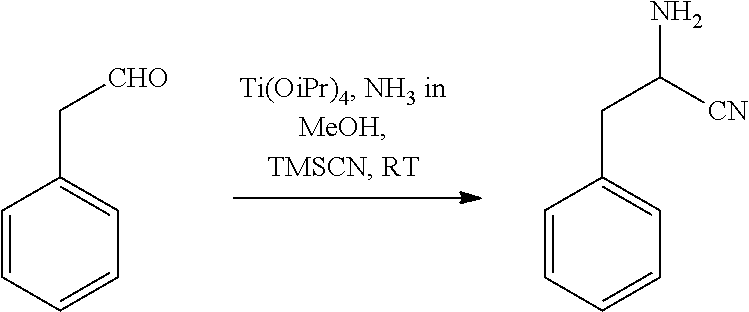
C1=CC=CC=C1C[CHO].C1=CC=CC=C1CC(N)[CN]
